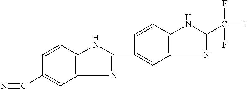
C1=CC2=C(C=C1C#N)N=C(C1=CC3=C(C=C1)NC(C(F)(F)F)=N3)N2
